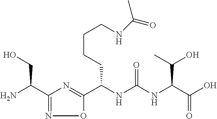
C1(C(N)CO)=NOC(C(NC(NC(C(O)=O)C(O)C)=O)CCCCNC(C)=O)=N1
